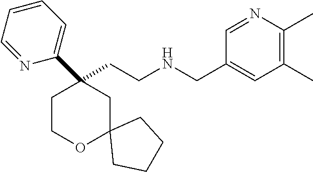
C(CNCC1=CC(C)=C(C)N=C1)C1(C2=CC=CC=N2)CCOC2(C1)CCCC2
